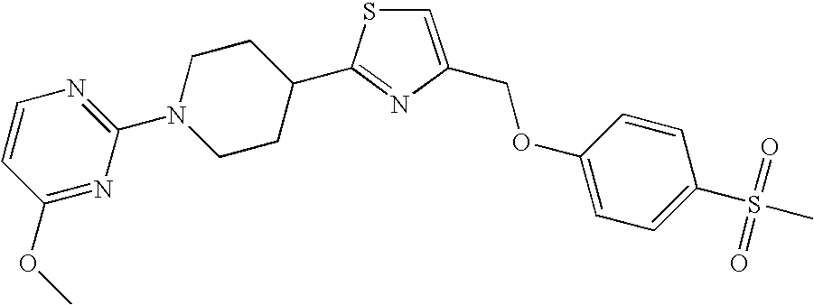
C1=C(COC2=CC=C(S(=O)(=O)C)C=C2)N=C(C2CCN(C3=NC=CC(OC)=N3)CC2)S1
